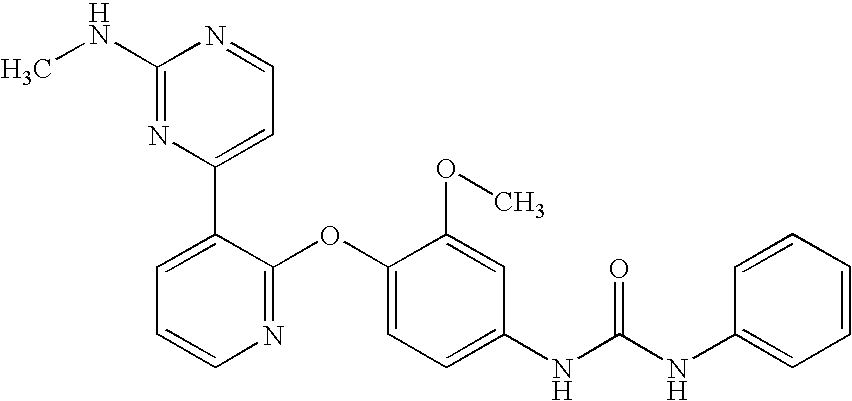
C1(NC)=NC(C2=CC=CN=C2OC2=CC=C(NC(NC3=CC=CC=C3)=O)C=C2OC)=CC=N1
